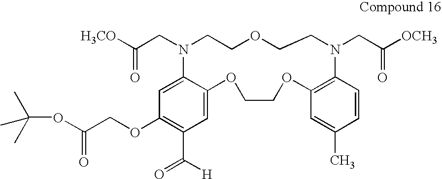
C1(OCC(OC(C)(C)C)=O)=C(C(=O)[H])C=C2C(=C1)N(CC([H3CO])=O)CCOCCN(CC([OCH3])=O)C1=C(OCCO2)C=C(C)C=C1
